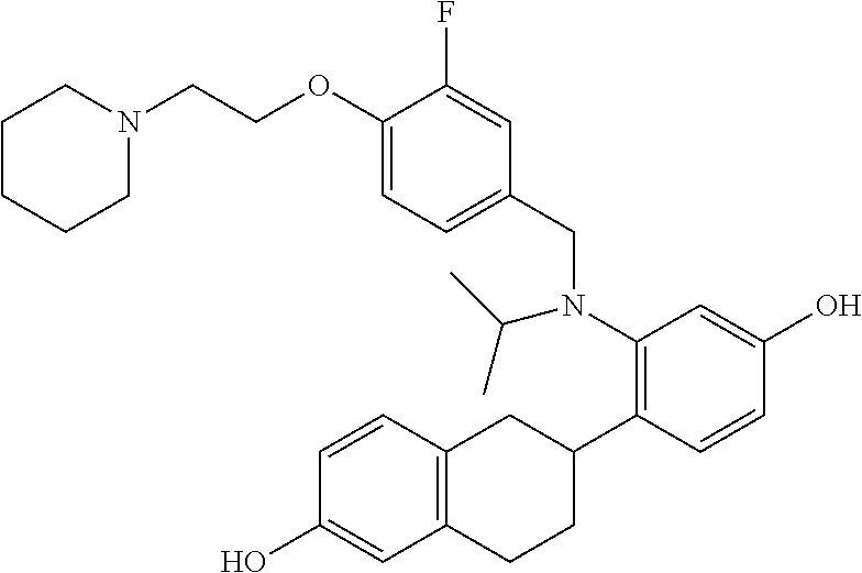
C1(OCCN2CCCCC2)=CC=C(CN(C2=C(C3CC4=C(CC3)C=C(O)C=C4)C=CC(O)=C2)C(C)C)C=C1F
